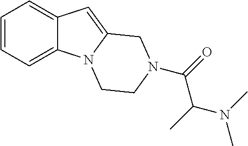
C1=CC=C2C(=C1)C=C1N2CCN(C(=O)C(C)N(C)C)C1
